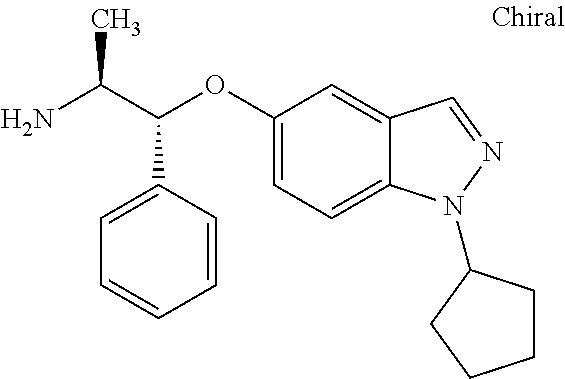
NC(C(OC1=CC=C2C(=C1)C=NN2C1CCCC1)C1=CC=CC=C1)C
